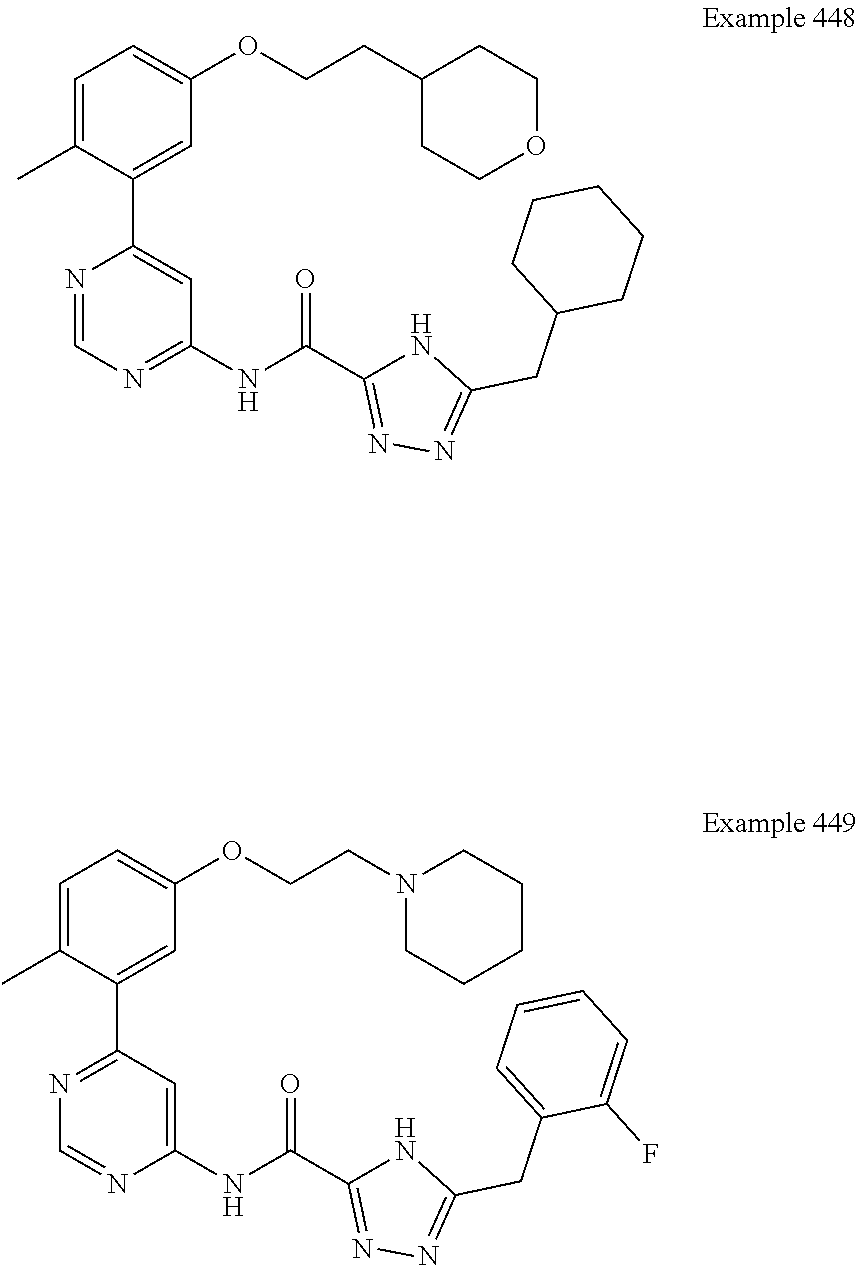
C1(NC(C2=NN=C(CC3=CC=CC=C3F)N2)=O)=CC(C2=CC(OCCN3CCCCC3)=CC=C2C)=NC=N1.C1(NC(C2=NN=C(CC3CCCCC3)N2)=O)=NC=NC(C2=CC(OCCC3CCOCC3)=CC=C2C)=C1
